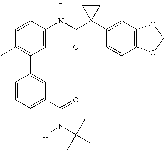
C1(N(C(C2(C3=CC4=C(C=C3)OCO4)CC2)=O)[H])=CC(C2=CC(C(N(C(C)(C)C)[H])=O)=CC=C2)=C(C)C=C1
